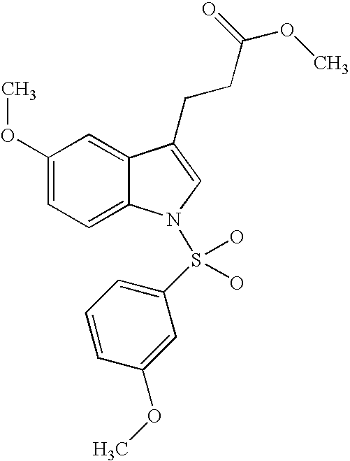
C12=CC(OC)=CC=C1N(S(C1=CC=CC(OC)=C1)(O)O)C=C2CCC(OC)=O
